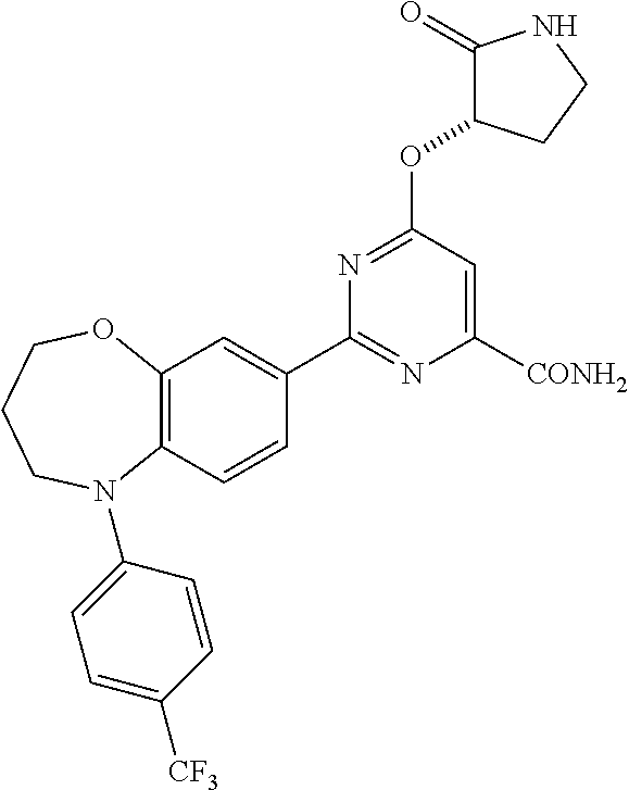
C12=C(C=CC(C3=NC([CONH2])=CC(OC4C(=O)NCC4)=N3)=C1)N(C1=CC=C([CF3])C=C1)CCCO2
